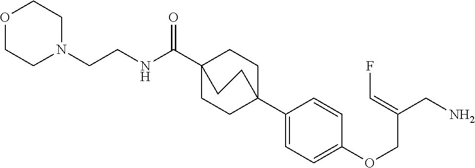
C1(C23CCC(C(NCCN4CCOCC4)=O)(CC2)CC3)=CC=C(OCC(CN)=CF)C=C1
